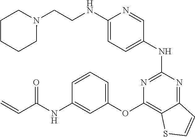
N(C1=CC=C(NC2=NC(OC3=CC=CC(NC(C=C)=O)=C3)=C3C(=N2)C=CS3)C=N1)CCN1CCCCC1
